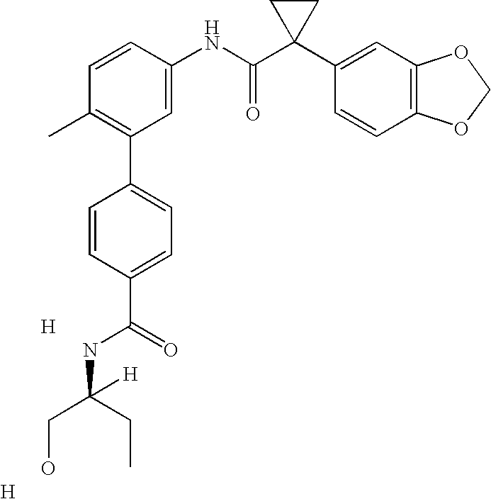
C1=CC(NC(C2(C3=CC4=C(C=C3)OCO4)CC2)=O)=CC(C2=CC=C(C(=O)NC(CO)([H])CC)C=C2)=C1C.[H].[H]
